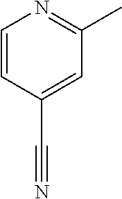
C1=CC(C#N)=CC(C)=N1
